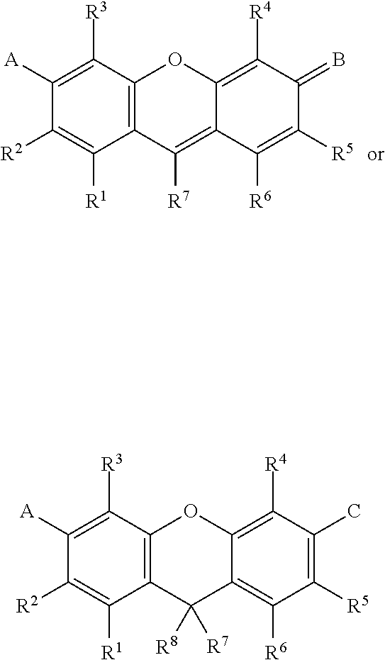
C12=C(C([R7])=C3C(=C([R4])C(=B)C([R5])=C3[R6])O1)C([R1])=C([R2])C([A])=C2[R3].C12=C(C([R7])([R8])C3=C([R6])C([R5])=C(C)C([R4])=C3O1)C([R1])=C([R2])C([A])=C2[R3]
